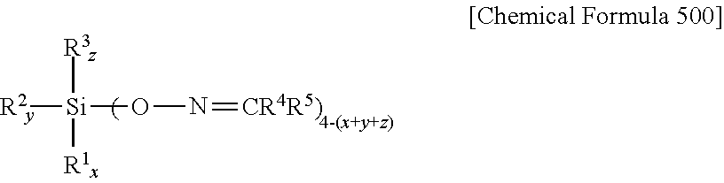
[R3][Si]([R1])([R2])ON=[CR4R5)]
